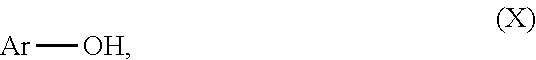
[Ar][OH]
